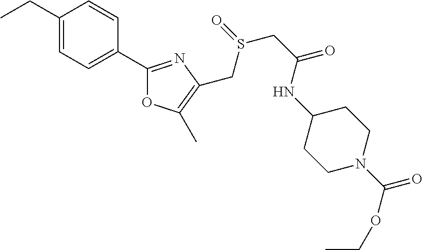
C1(CC)=CC=C(C2=NC(CS(=O)CC(=O)NC3CCN(C(=O)OCC)CC3)=C(C)O2)C=C1
